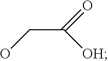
C(C([OH])=O)O
